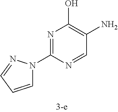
C1=CC=NN1C1=NC(O)=C(N)C=N1
